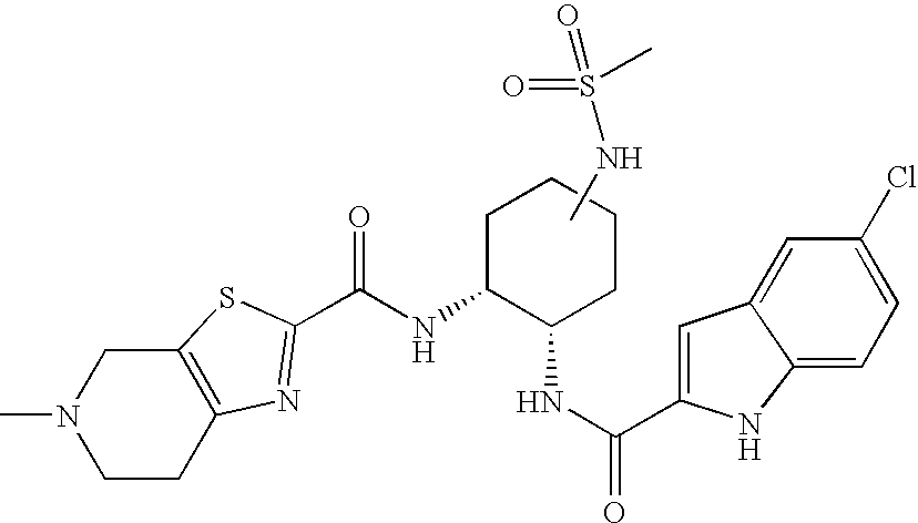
C12=C(SC(C(NC3C(NC(=O)C4=CC5=CC(Cl)=CC=C5N4)CCCC3)=O)=N1)CN(C)CC2.CNS(=O)(C)=O
